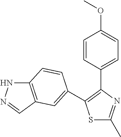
S1C(C)=NC(C2=CC=C(OC)C=C2)=C1C1=CC2=C(NN=C2)C=C1
